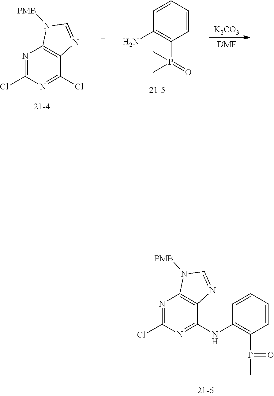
[K2CO3].[DMF].C1(Cl)=NC2=C(N=CN2[PMB])C(Cl)=N1.P(=O)(C1=C(N)C=CC=C1)(C)C.C1(Cl)=NC2=C(N=CN2[PMB])C(NC2=C(P(=O)(C)C)C=CC=C2)=N1
